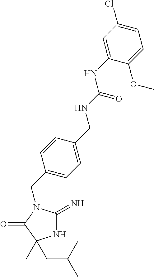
N1C(=N)N(CC2=CC=C(CNC(NC3=CC(Cl)=CC=C3OC)=O)C=C2)C(=O)C1(CC(C)C)C
